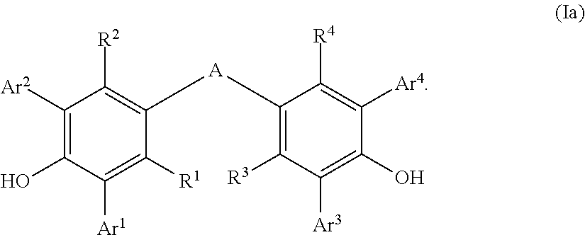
C1(O)=C([Ar2])C([R2])=C([A]C2=C([R3])C([Ar3])=C(O)C([Ar4])=C2[R4])C([R1])=C1[Ar1]
